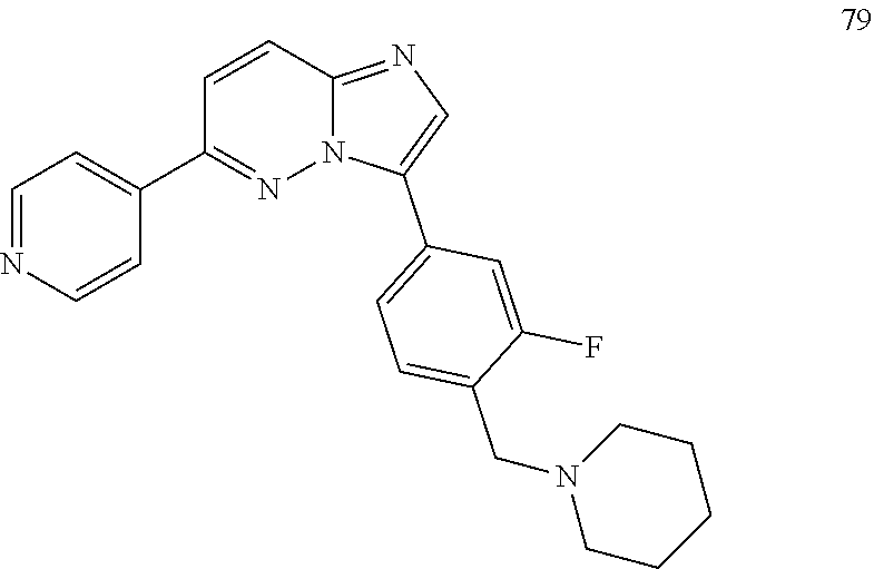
C1=NC=CC(C2=NN3C(=NC=C3C3=CC=C(CN4CCCCC4)C(F)=C3)C=C2)=C1
